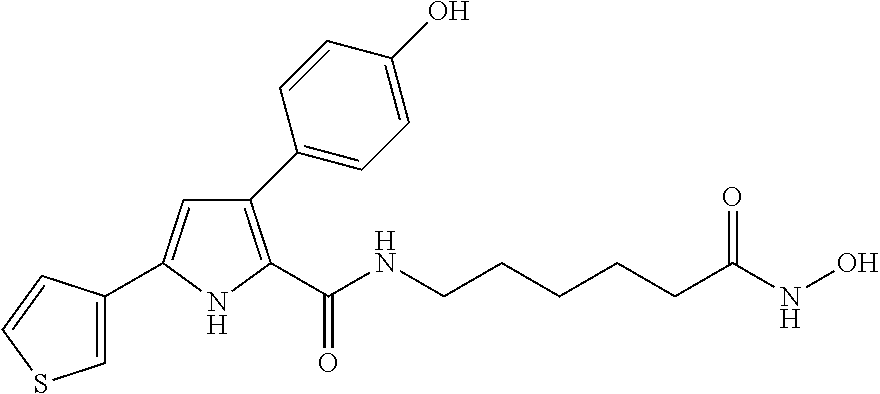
C1(C2=CC=C(O)C=C2)=C(C(NCCCCCC(=O)NO)=O)NC(C2=CSC=C2)=C1
